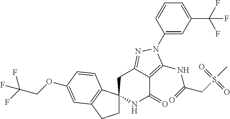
C1C2(C3=C(C1)C=C(OCC(F)(F)F)C=C3)NC(=O)C1=C(NC(CS(C)(=O)=O)=O)N(C3=CC(C(F)(F)F)=CC=C3)N=C1C2
